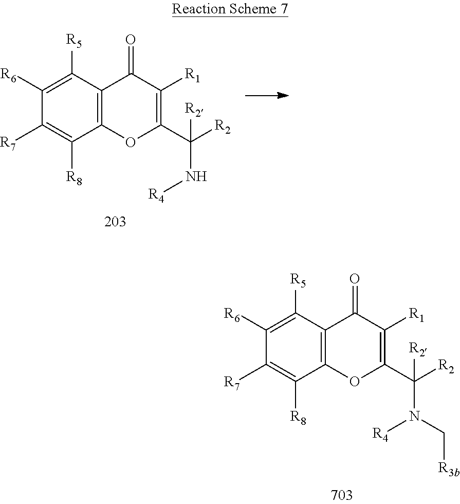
C1([R6])=C([R5])C2=C(C([R8])=C1[R7])OC(C([R2])(N[R4])[R2])=C([R1])C2=O.C1([R6])=C([R5])C2=C(C([R8])=C1[R7])OC(C([R2])(N([R4])C[R3b])[R2])=C([R1])C2=O
